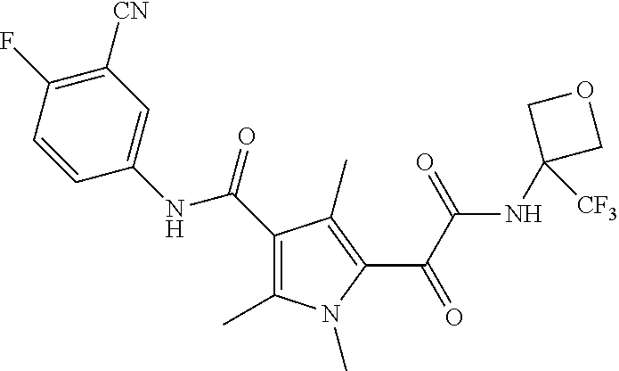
C1(C(=O)NC2=CC([CN])=C(F)C=C2)=C(C)N(C)C(C(C(=O)NC2([CF3])COC2)=O)=C1C
